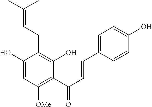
C1(O)=C(CC=C(C)C)C(O)=CC([OMe])=C1C(C=CC1=CC=C(O)C=C1)=O
